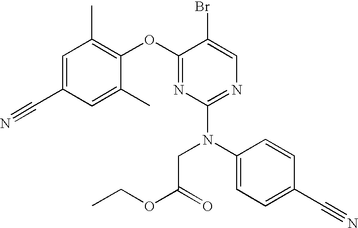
C1=C(C)C(OC2=NC(N(C3=CC=C(C#N)C=C3)CC(OCC)=O)=NC=C2Br)=C(C)C=C1C#N
